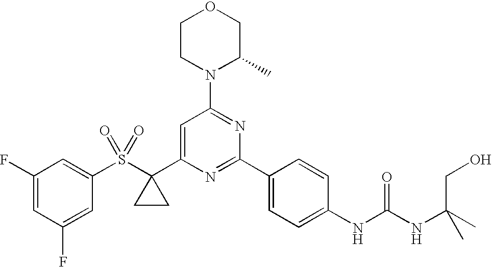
C1(S(C2(C3=CC(N4C(C)COCC4)=NC(C4=CC=C(NC(=O)NC(C)(CO)C)C=C4)=N3)CC2)(=O)=O)=CC(F)=CC(F)=C1
